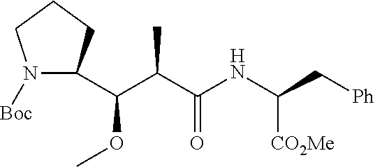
N1([Boc])C(C(C(C(NC(C[Ph])[CO2Me])=O)C)OC)CCC1
